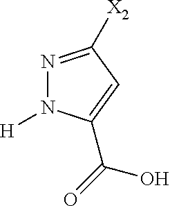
N1=C([X2])C=C(C(O)=O)N1[H]
